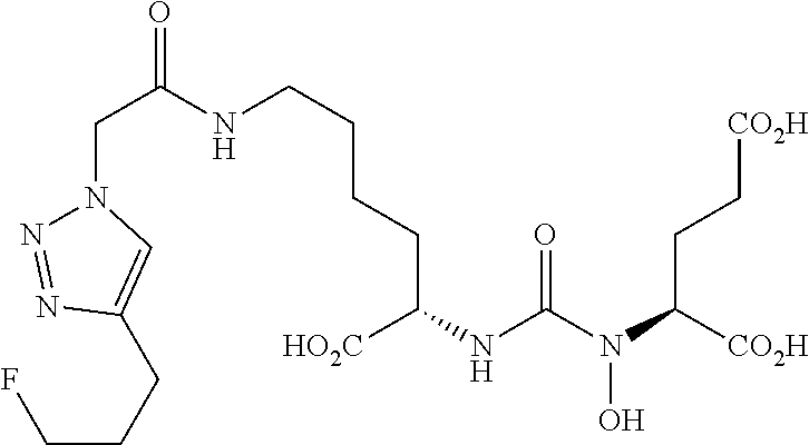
C(C(NCCCCC([HO2C])NC(N(C([CO2H])CC[CO2H])O)=O)=O)N1N=NC(CCCF)=C1
